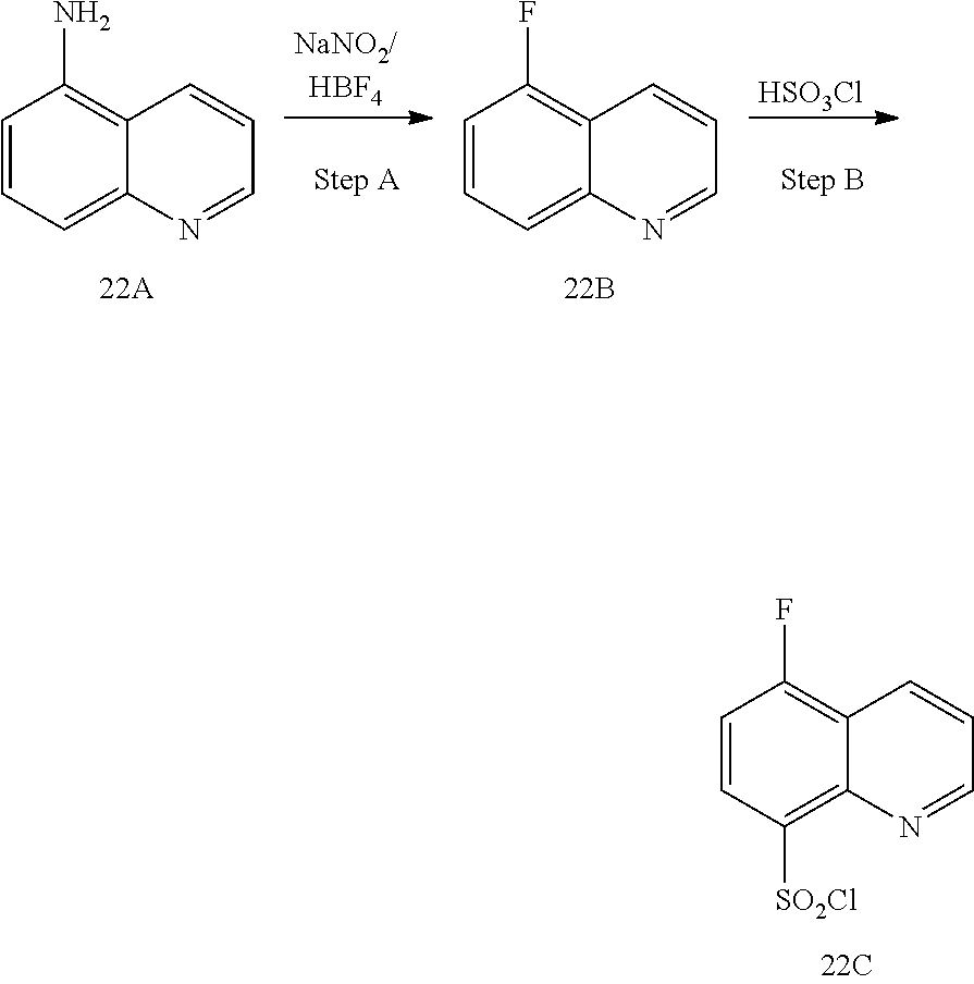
C1=CC([SO2Cl])=C2C(=C1F)C=CC=N2.C1=CC=C2C(=C1N)C=CC=N2.C1=CC=C2C(=C1F)C=CC=N2.[HSO3Cl]
